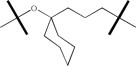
C(OC1(CCCC(C)(C)C)CCCCC1)(C)(C)C
